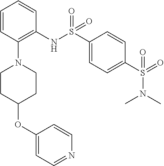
O=S(=O)(NC1=C(N2CCC(OC3=CC=NC=C3)CC2)C=CC=C1)C1=CC=C(S(=O)(=O)N(C)C)C=C1
